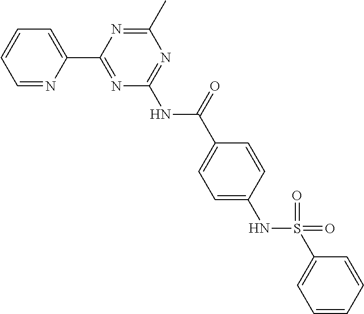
C1=NC(C2=NC(NC(C3=CC=C(NS(C4=CC=CC=C4)(=O)=O)C=C3)=O)=NC(C)=N2)=CC=C1
